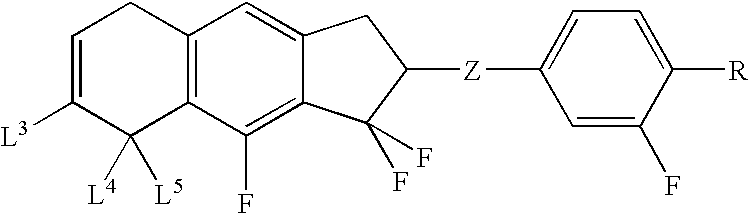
C1=C([L3])C([L4])([L5])C2=C(C1)C=C1C(=C2F)C(F)(F)C([Z]C2=CC=C([R])C(F)=C2)C1
